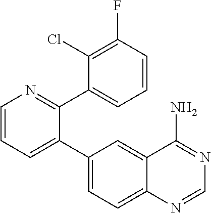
C1=CC=C(C2=CC=C3C(=C2)C(N)=NC=N3)C(C2=CC=CC(F)=C2Cl)=N1
